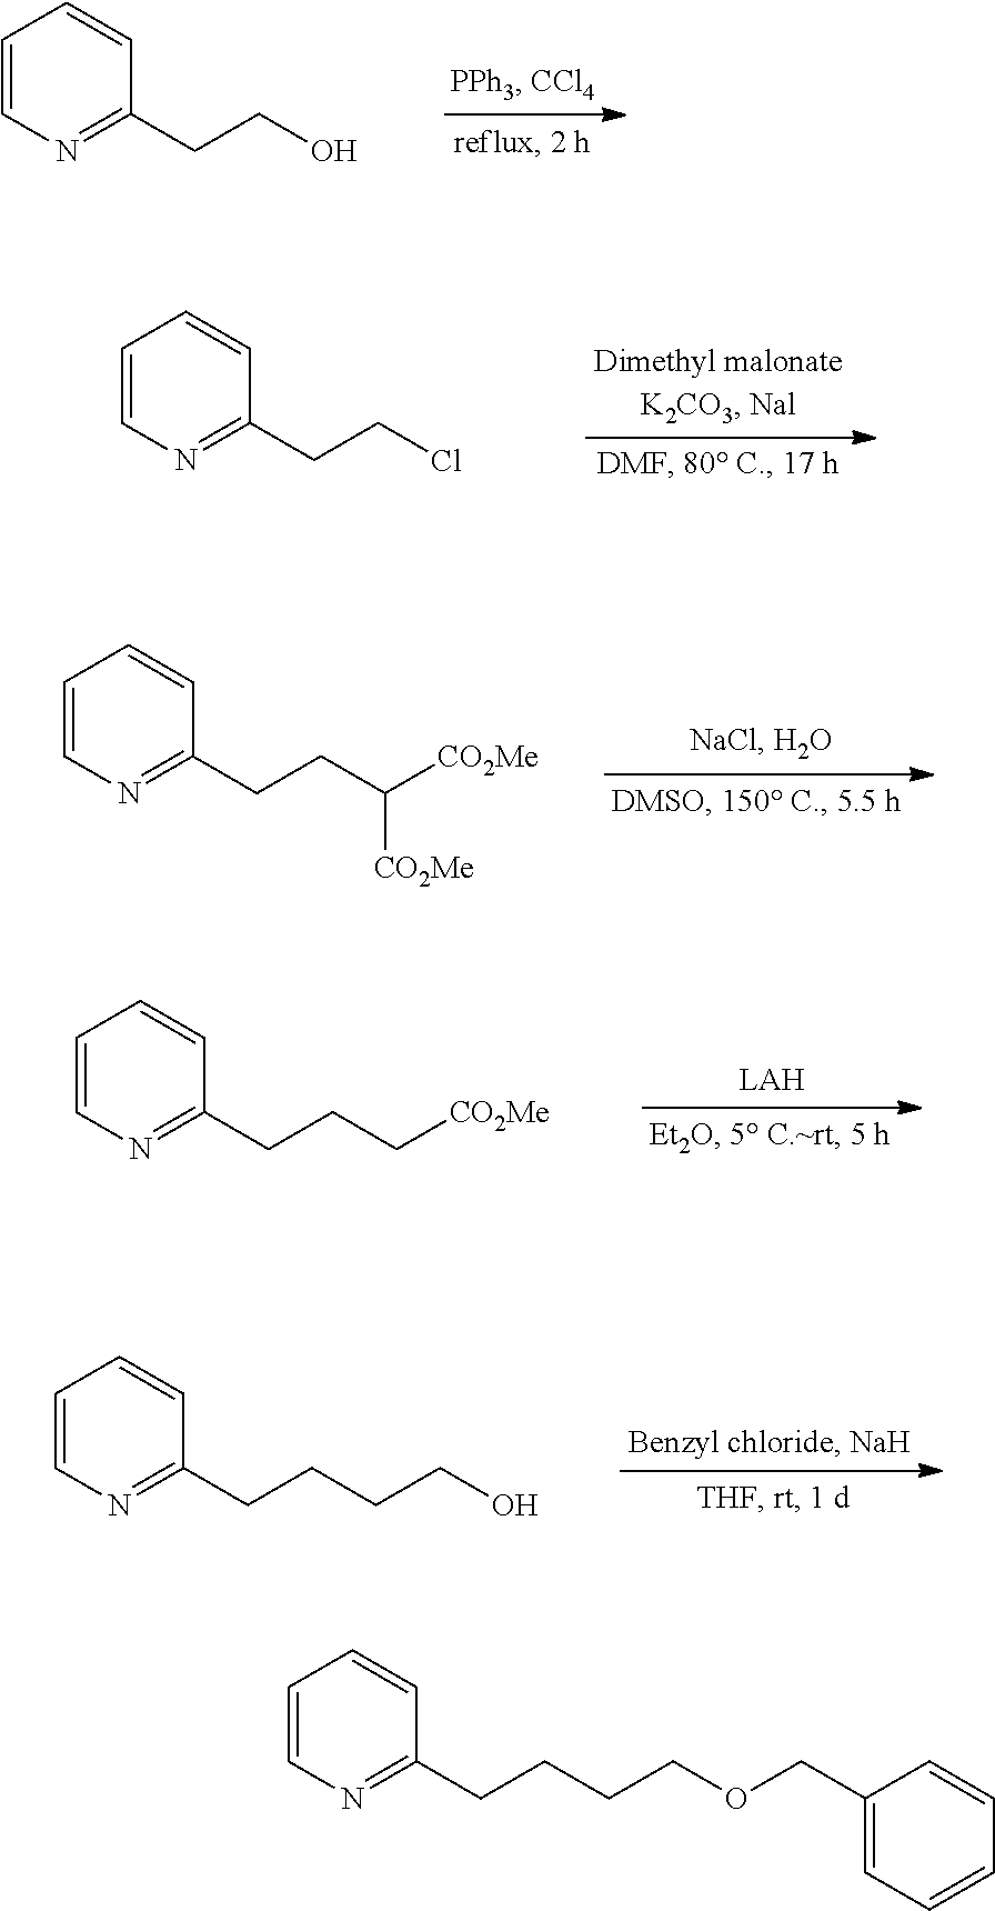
C1=CN=C(CCO)C=C1.C1=CN=C(CCCl)C=C1.C1=CN=C(CCC([CO2Me])[CO2Me])C=C1.C1=CN=C(CCC[CO2Me])C=C1.C1=CN=C(CCCCO)C=C1.C1=CN=C(CCCCOCC2=CC=CC=C2)C=C1
